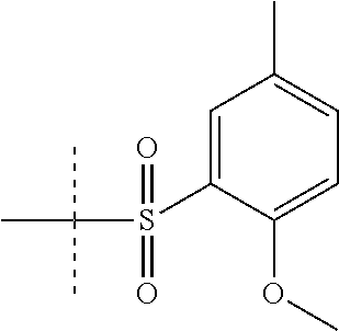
C1=C(S(C(C)(C)C)(=O)=O)C(OC)=CC=C1C
